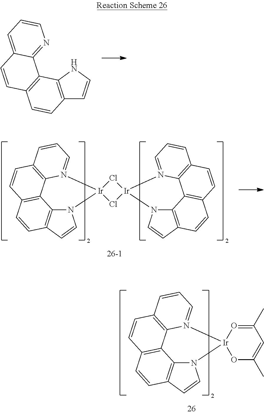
C12=C(NC=C1)C1=C(C=C2)C=CC2=CC=CN=C12.N12C3=C(C=C1)C=CC1=C3C3=C(C=C1)C=CC=N3[Ir]21Cl[Ir]2(Cl1)N1C3=C(C=C1)C=CC1=C3C3=C(C=C1)C=CC=N32.N12C3=C(C=C1)C=CC1=C3C3=C(C=C1)C=CC=N3[Ir]21OC(C)=CC(C)=O1
